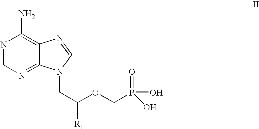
N1=CN=C2C(=C1N)N=CN2CC(OCP(O)(=O)O)[R1]
